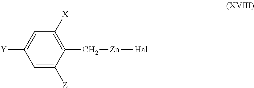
C1=C([Z])C(C[Zn][Hal])=C([X])C=C1[Y]
